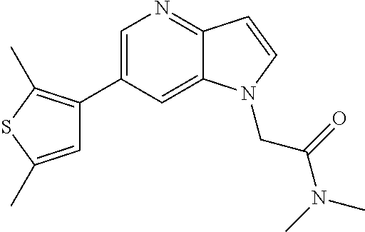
C1=C(C2=C(C)SC(C)=C2)C=C2C(=N1)C=CN2CC(N(C)C)=O
